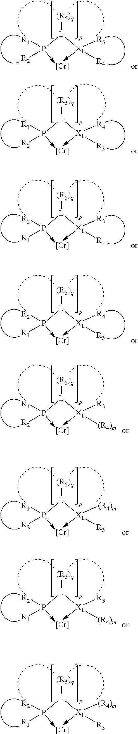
P([L]([X1]([(R4)m])[R3])[(R5)q])([R1])[R2].[Cr].P([L]([X1]([R3])[R4])[(R5)q])([R2])[R1].[Cr].P([L]([X1]([R4])[R3])[(R5)q])([R2])[R1].[Cr].P([L]([X1]([R3])[R4])[(R5)q])([R1])[R2].[Cr].P([L]([X1]([R4])[R3])[(R5)q])([R1])[R2].[Cr].P([L]([X1]([R3])[(R4)m])[(R5)q])([R2])[R1].[Cr].P([L]([X1]([(R4)m])[R3])[(R5)q])([R2])[R1].[Cr].P([L]([X1]([R3])[(R4)m])[(R5)q])([R1])[R2].[Cr]
